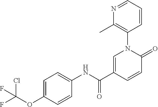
C1=C(C(NC2=CC=C(OC(F)(Cl)F)C=C2)=O)C=CC(=O)N1C1=C(C)N=CC=C1
